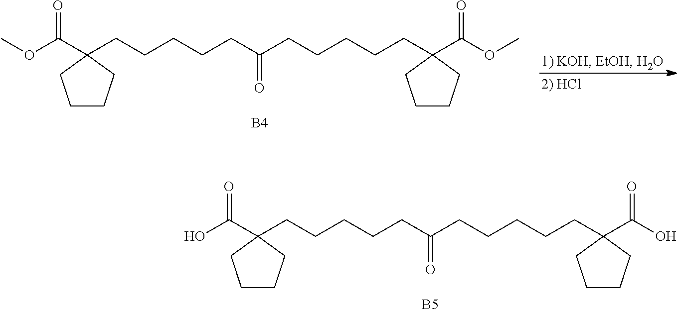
OC(C1(CCCCCC(CCCCCC2(C(O)=O)CCCC2)=O)CCCC1)=O.[B5].COC(C1(CCCCCC(CCCCCC2(C(OC)=O)CCCC2)=O)CCCC1)=O.[B4]
